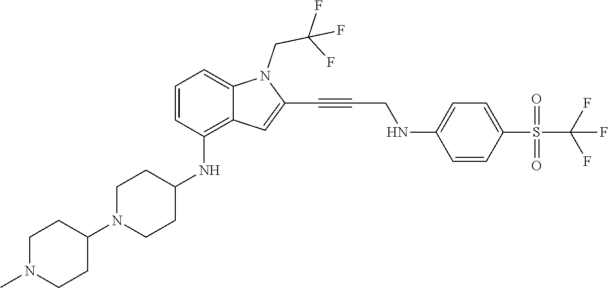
C(C#CC1=CC2=C(NC3CCN(C4CCN(C)CC4)CC3)C=CC=C2N1CC(F)(F)F)NC1=CC=C(S(C(F)(F)F)(=O)=O)C=C1
